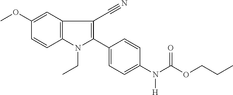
C12=C(C=C(OC)C=C1)C(C#N)=C(C1=CC=C(N(C(OCCC)=O)[H])C=C1)N2CC
